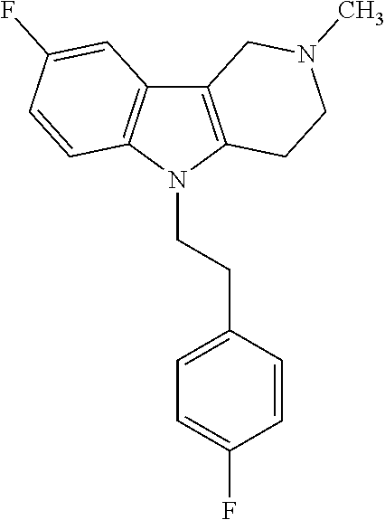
C12=C(N(CCC3=CC=C(F)C=C3)C3=C1C=C(F)C=C3)CCN(C)C2
